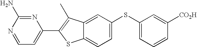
C1=NC(N)=NC(C2=C(C)C3=CC(SC4=CC=CC([CO2H])=C4)=CC=C3S2)=C1
